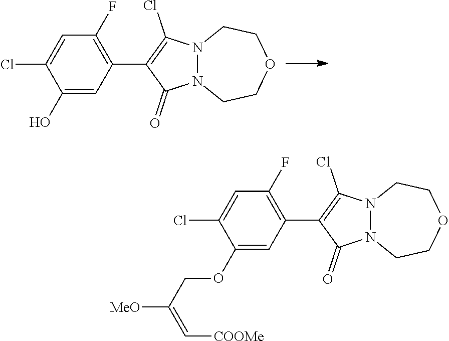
C1=C(Cl)C(O)=CC(C2=C(Cl)N3N(C2=O)CCOCC3)=C1F.C1=C(Cl)C(OCC([MeO])=C[COOMe])=CC(C2=C(Cl)N3N(C2=O)CCOCC3)=C1F
